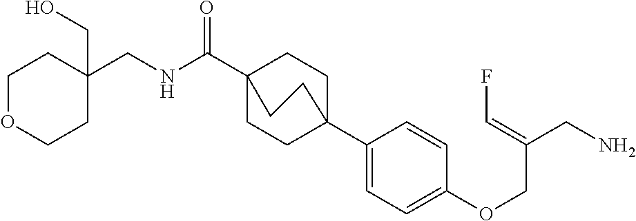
N(C(C12CCC(C3=CC=C(OCC(CN)=CF)C=C3)(CC1)CC2)=O)CC1(CO)CCOCC1
